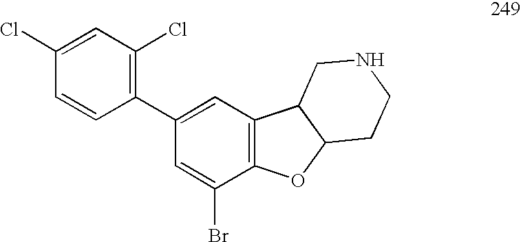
C1=C(Cl)C=CC(C2=CC3=C(C(Br)=C2)OC2C3CNCC2)=C1Cl
